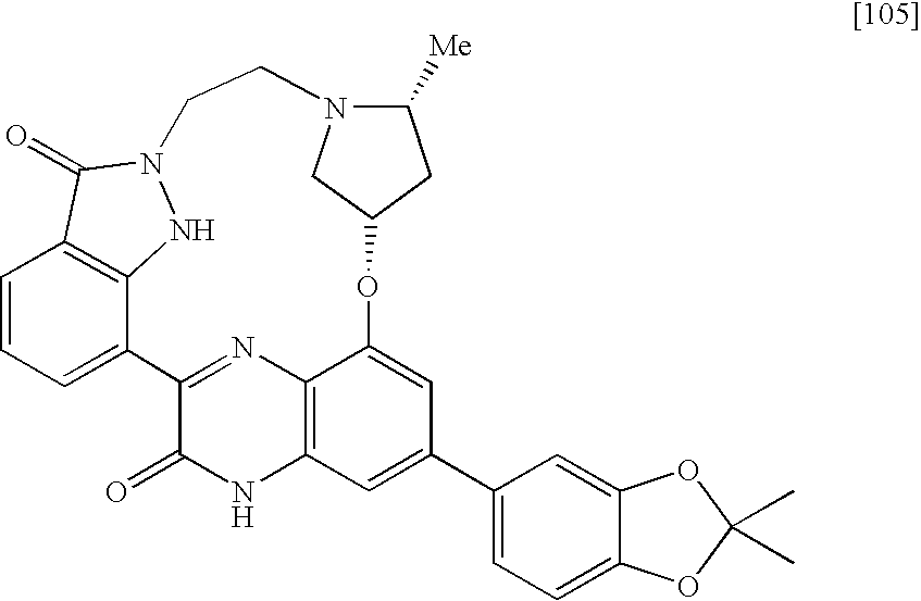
C1=CC=C2C3=C1C(=O)N(N3)CCN1C([Me])CC(OC3=CC(C4=CC=C5C(=C4)OC(C)(C)O5)=CC4=C3N=C2C(=O)N4)C1
